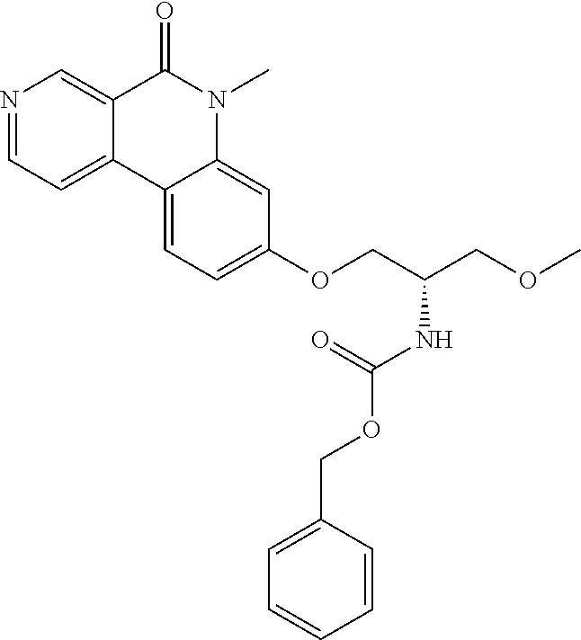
N1=CC=C2C(=C1)C(=O)N(C)C1=CC(OCC(COC)NC(OCC3=CC=CC=C3)=O)=CC=C21
